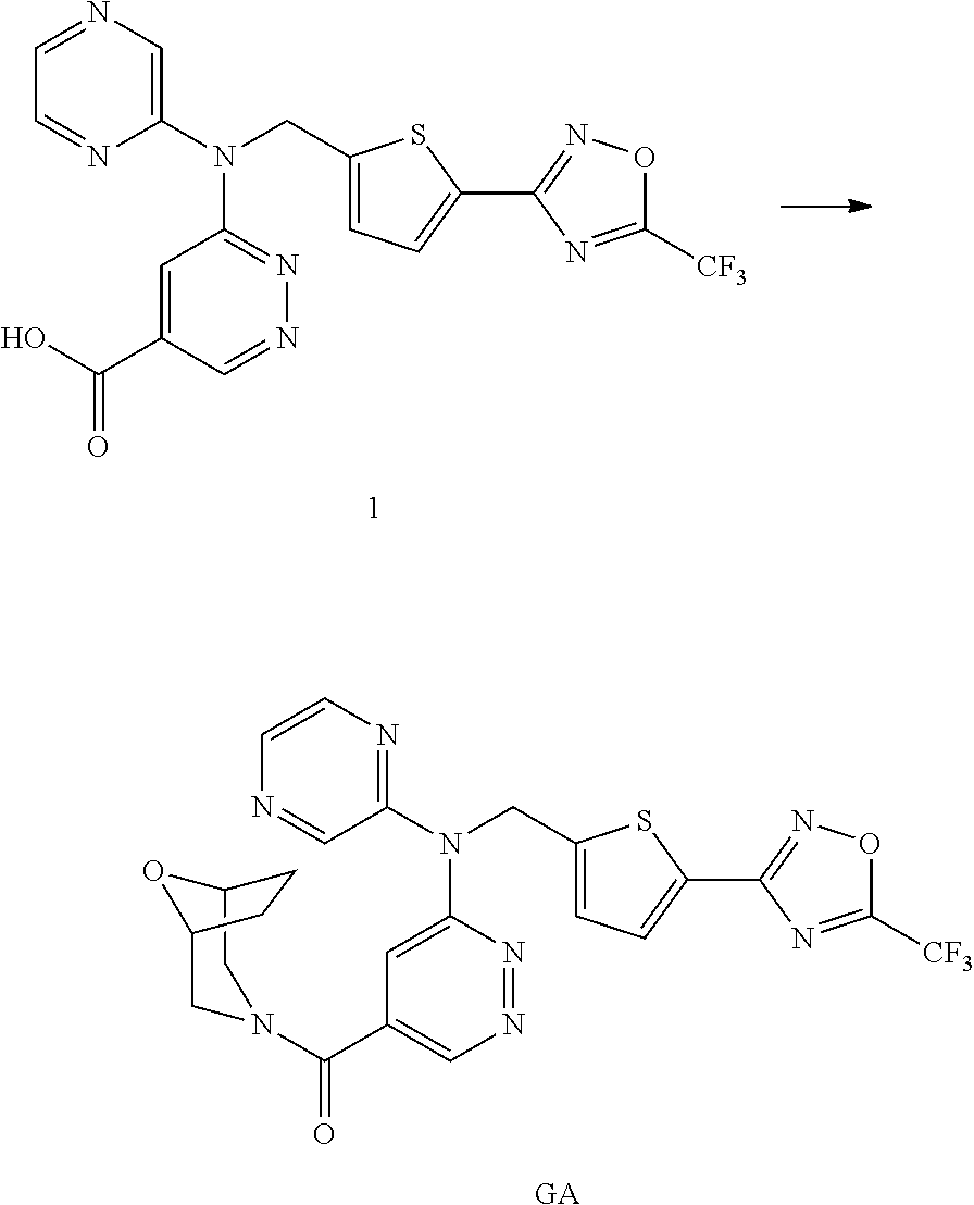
C1=NC=C(N(CC2=CC=C(C3=NOC([CF3])=N3)S2)C2=NN=CC(C(=O)O)=C2)N=C1.[GA].C1=CN=C(N(CC2=CC=C(C3=NOC([CF3])=N3)S2)C2=CC(C(=O)N3CC4OC(C3)CC4)=CN=N2)C=N1
